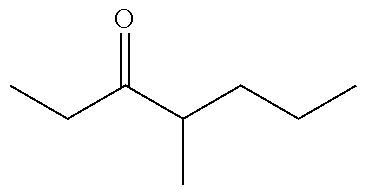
CCC(C(CCC)C)=O
